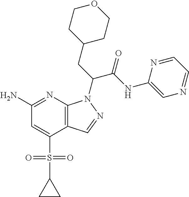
C1(N)=NC2=C(C(S(C3CC3)(=O)=O)=C1)C=NN2C(CC1CCOCC1)C(NC1=CN=CC=N1)=O
